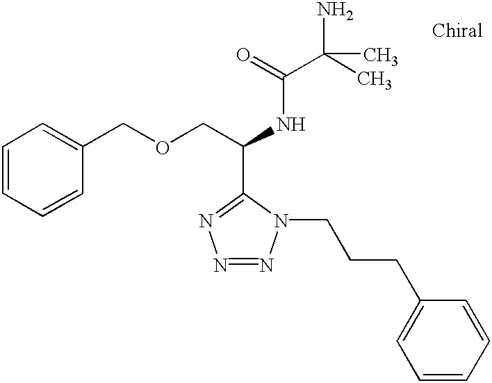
C1=CC=CC(COCC(NC(=O)C(C)(C)N)C2=NN=NN2CCCC2=CC=CC=C2)=C1
